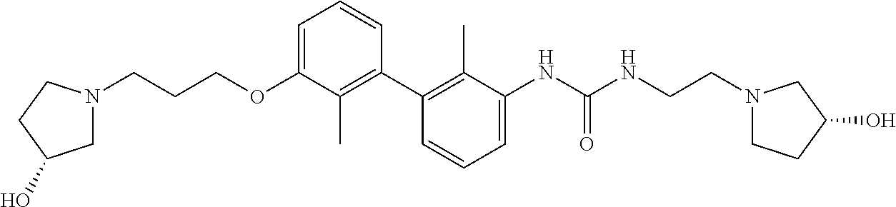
C1(C2=C(C)C(OCCCN3CC(O)CC3)=CC=C2)=C(C)C(NC(NCCN2CCC(O)C2)=O)=CC=C1
